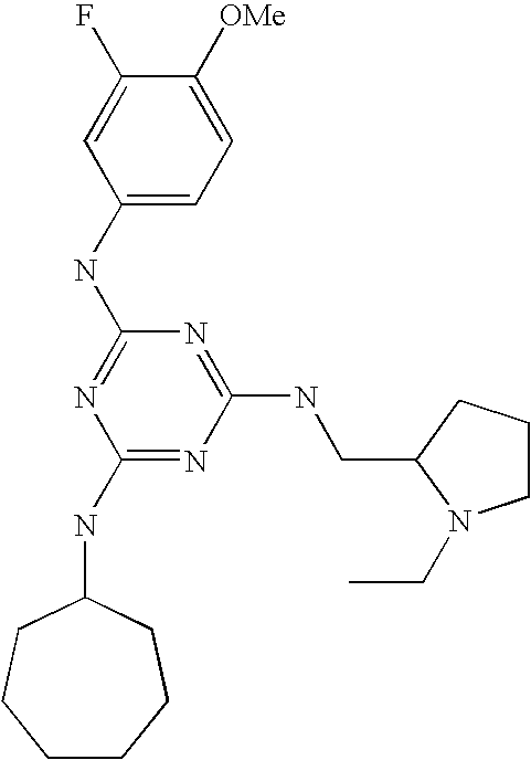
C1(NC2=NC(NC3CCCCCC3)=NC(NCC3CCCN3CC)=N2)=CC=C([OMe])C(F)=C1
